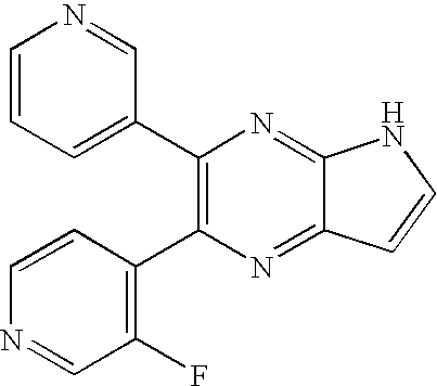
C1(C2=C(C3=C(F)C=NC=C3)N=C3C(=N2)NC=C3)=CC=CN=C1
